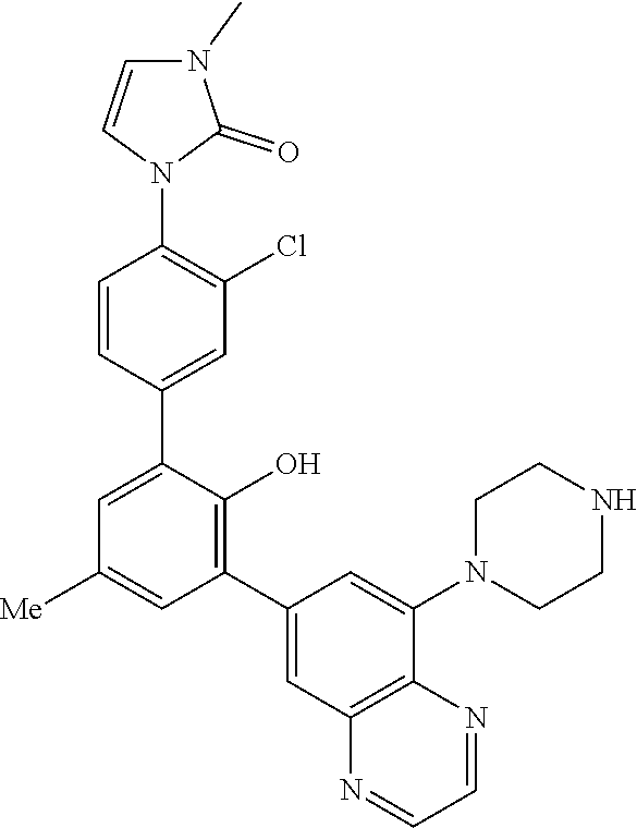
C1=NC2=C(N=C1)C(N1CCNCC1)=CC(C1=C(O)C(C3=CC(Cl)=C(N4C=CN(C)C4=O)C=C3)=CC([Me])=C1)=C2
